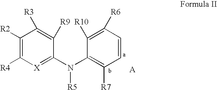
C1([R2])=C([R4])[X]=C(N(C2=C([R7])C=CC([R6])=C2[R10])[R5])C([R9])=C1[R3]
